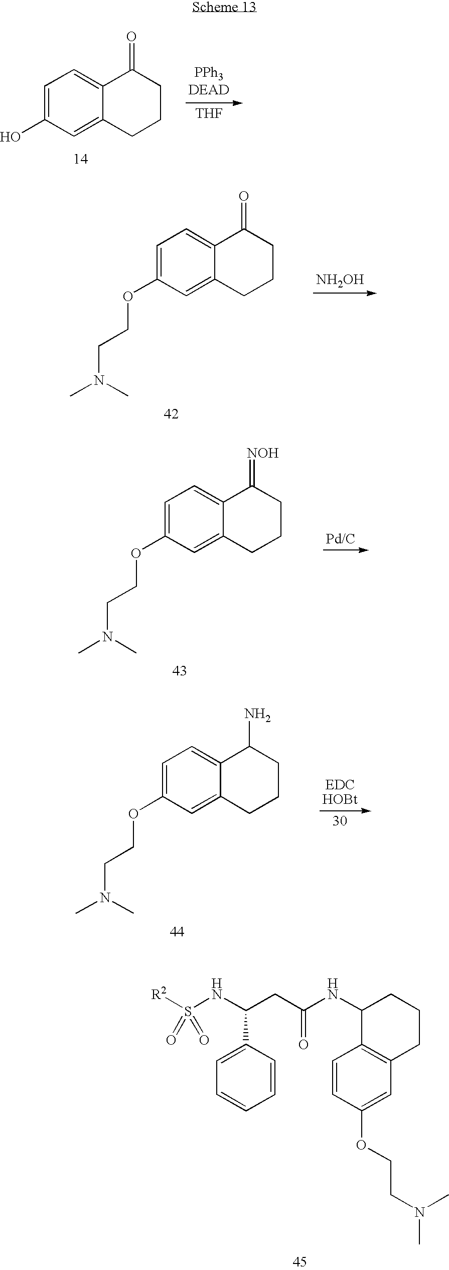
[THF].C1=C(O)C=C2C(=C1)C(=O)CCC2.[NH2OH].C1=C(OCCN(C)C)C=C2C(=C1)C(=O)CCC2.C1=C(OCCN(C)C)C=C2C(=C1)C(=[NOH])CCC2.C1=C(OCCN(C)C)C=C2C(=C1)C(N)CCC2.[R2]S(NC(CC(NC1C2=C(CCC1)C=C(OCCN(C)C)C=C2)=O)C1=CC=CC=C1)(=O)=O
